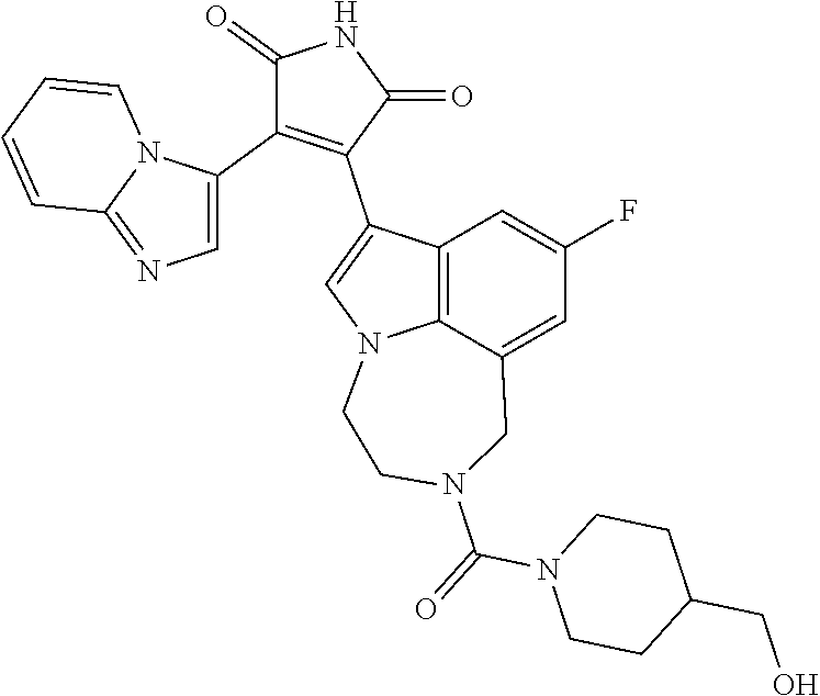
C1(=O)C(C2=CN=C3N2C=CC=C3)=C(C2=CN3C4=C2C=C(F)C=C4CN(C(=O)N2CCC(CO)CC2)CC3)C(=O)N1
